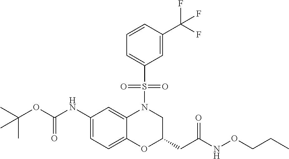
C1(NC(OC(C)(C)C)=O)=CC=C2C(=C1)N(S(C1=CC=CC(C(F)(F)F)=C1)(=O)=O)CC(CC(NOCCC)=O)O2
